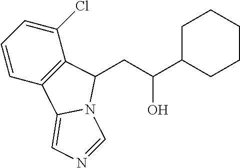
C1=CC2=C(C(Cl)=C1)C(CC(C1CCCCC1)O)N1C2=CN=C1
